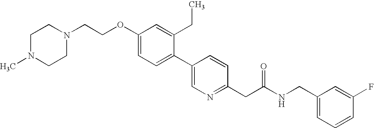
C1N(C)CCN(CCOC2=CC=C(C3=CN=C(CC(NCC4=CC=CC(F)=C4)=O)C=C3)C(CC)=C2)C1
